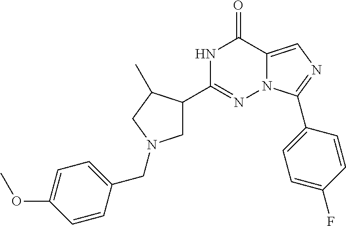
N1C(C2CN(CC3=CC=C(OC)C=C3)CC2C)=NN2C(=CN=C2C2=CC=C(F)C=C2)C1=O
